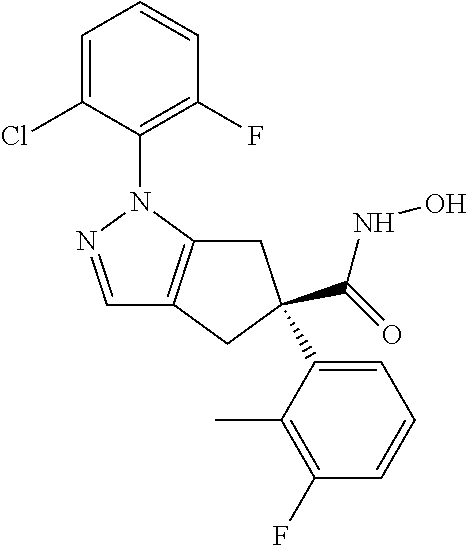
C1=NN(C2=C(F)C=CC=C2Cl)C2=C1CC(C(=O)NO)(C1=CC=CC(F)=C1C)C2
